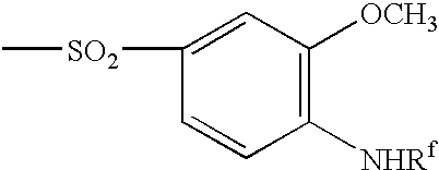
C1([SO2]C)=CC([OCH3])=C([NHRf])C=C1
